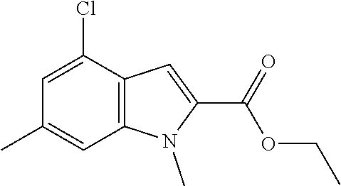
C12=C(C(Cl)=CC(C)=C1)C=C(C(=O)OCC)N2C
